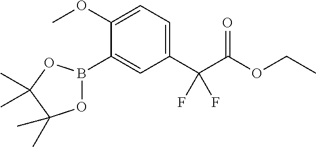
C1=C(OC)C(B2OC(C)(C)C(C)(C)O2)=CC(C(C(OCC)=O)(F)F)=C1
